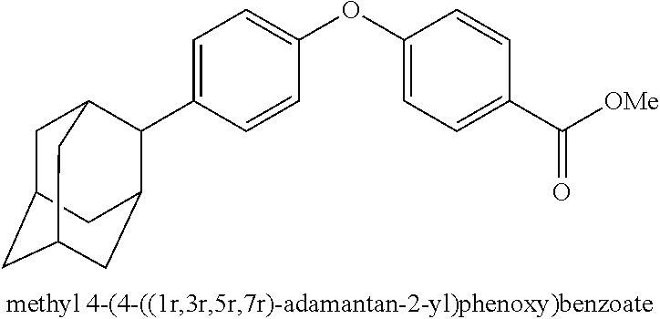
C1=C(C2C3CC4CC(CC2C4)C3)C=CC(OC2=CC=C(C([OMe])=O)C=C2)=C1
